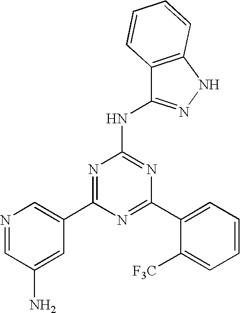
N1=C(C2=CC=CC=C2[F3C])N=C(NC2=NNC3=C2C=CC=C3)N=C1C1=CN=CC(N)=C1
